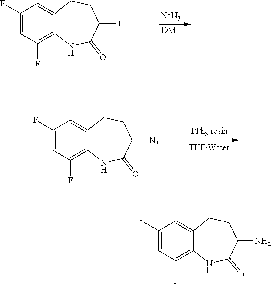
C1(F)=CC(F)=C2C(=C1)CCC(I)C(=O)N2.[NaN3].[DMF].C1(F)=CC(F)=C2C(=C1)CCC([N3])C(=O)N2.C1(F)=CC(F)=C2C(=C1)CCC(N)C(=O)N2
